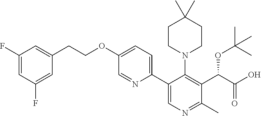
C1CN(C2=C(C(C(O)=O)OC(C)(C)C)C(C)=NC=C2C2=CC=C(OCCC3=CC(F)=CC(F)=C3)C=N2)CCC1(C)C
